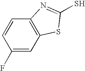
C1=C(F)C=CC2=C1SC(S)=N2
